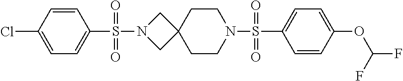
C1=CC(OC(F)F)=CC=C1S(N1CCC2(CC1)CN(S(C1=CC=C(Cl)C=C1)(=O)=O)C2)(=O)=O
